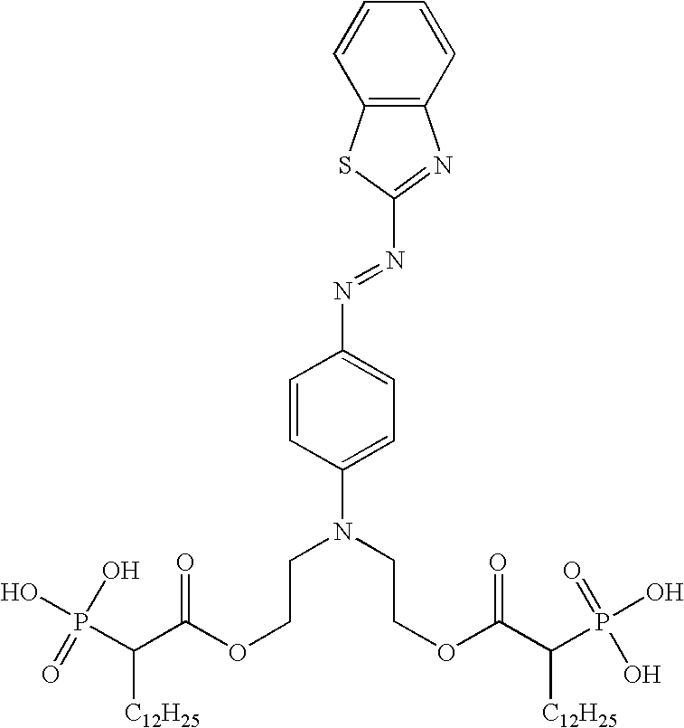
C12=C(C=CC=C1)N=C(N=NC1=CC=C(N(CCOC(C(P(=O)(O)O)[C12H25])=O)CCOC(=O)C([C12H25])P(O)(=O)O)C=C1)S2
